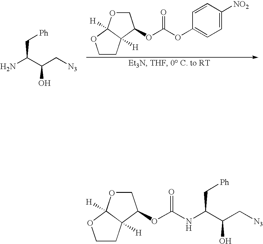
C1CC2([H])C([H])(O1)OCC2OC(OC1=CC=C([NO2])C=C1)=O.NC(C(C[N3])O)C[Ph].C1CC2([H])C([H])(O1)OCC2OC(NC(C(C[N3])O)C[Ph])=O
